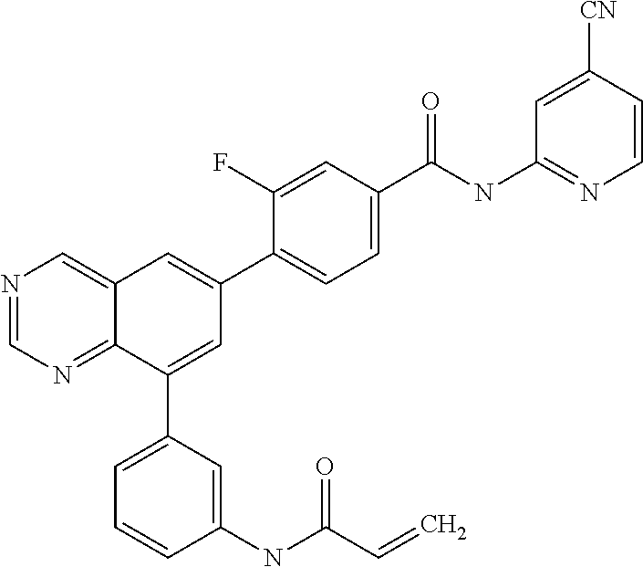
C1(C(NC2=NC=CC([CN])=C2)=O)=CC=C(C2=CC3=CN=CN=C3C(C3=CC=CC(NC(C=C)=O)=C3)=C2)C(F)=C1
